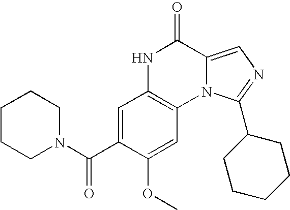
C1=C(C(N2CCCCC2)=O)C(OC)=CC2=C1NC(=O)C1=CN=C(C3CCCCC3)N21
